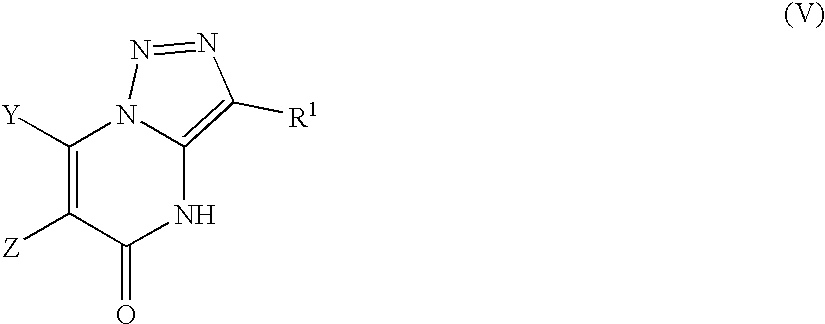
C1([Y])=C([Z])C(=O)NC2=C([R1])N=NN12
